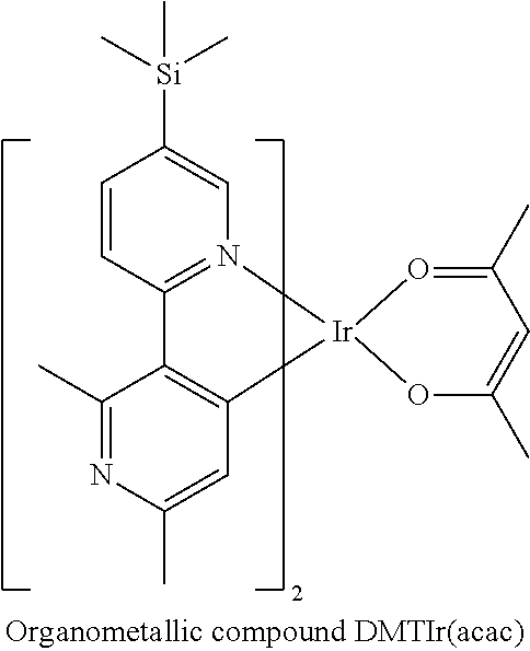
C1=CC2=N(C=C1[Si](C)(C)C)[Ir]1(C3=C2C(C)=NC(C)=C3)OC(C)=CC(C)=O1
